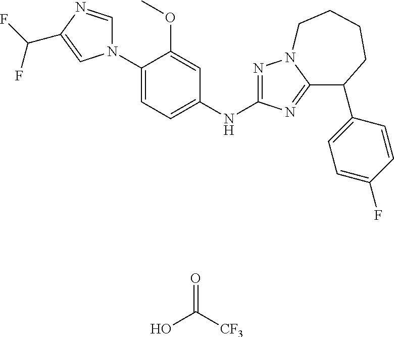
C1(N2C=NC(C(F)F)=C2)=CC=C(NC2=NN3C(=N2)C(C2=CC=C(F)C=C2)CCCC3)C=C1OC.O=C([CF3])O
